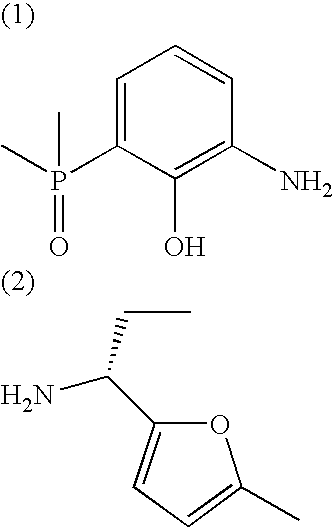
C1=C(P(C)(=O)C)C(O)=C(N)C=C1.O1C(C(CC)N)=CC=C1C
